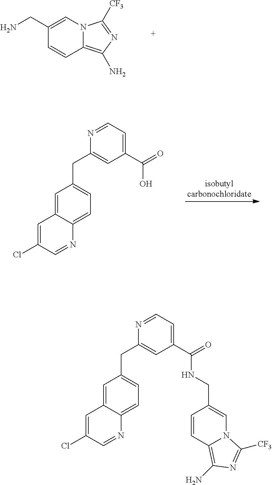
C1(CN)=CN2C(=C(N)N=C2[CF3])C=C1.C1=C2C(=CC=C1CC1=CC(C(O)=O)=CC=N1)N=CC(Cl)=C2.C1=C2C(=CC=C1CC1=CC(C(NCC3=CN4C(=C(N)N=C4[CF3])C=C3)=O)=CC=N1)N=CC(Cl)=C2
